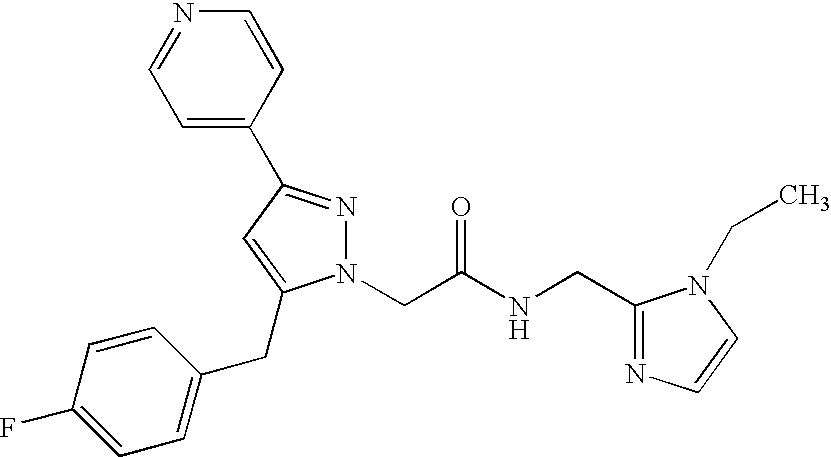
C1=C(C2=NN(CC(NCC3=NC=CN3CC)=O)C(CC3=CC=C(F)C=C3)=C2)C=CN=C1
